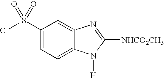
C12=CC(S(=O)(=O)Cl)=CC=C1N([H])C([NHCO2CH3])=N2
